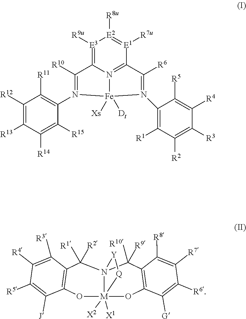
[E3]1([R9u])=C2N3=C([E1]([R7u])=[E2]1[R8u])C([R6])=N(C1=C([R1])C([R2])=C([R3])C([R4])=C1[R5])[Fe]3([Xs])([Dt])N(C1=C([R11])C([R12])=C([R13])C([R14])=C1[R15])=C2[R10].C1([R1])([R2])C2=C(O[M]34([X1])([X2])N1(C([R10])([R9])C1=C(O3)C([G])=C([R6])C([R7])=C1[R8])[Y][Q]4)C([J])=C([R5])C([R4])=C2[R3]
